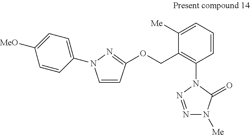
C1=CC(OCC2=C(N3N=NN([Me])C3=O)C=CC=C2[Me])=NN1C1=CC=C([MeO])C=C1
